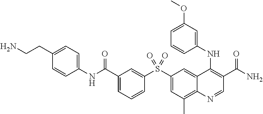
N(C(C1=CC=CC(S(C2=CC(C)=C3C(=C2)C(NC2=CC(OC)=CC=C2)=C(C(N)=O)C=N3)(=O)=O)=C1)=O)C1=CC=C(CCN)C=C1
